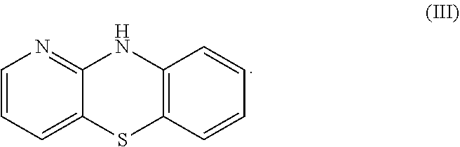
C12=C(C=CC=C1)NC1=NC=CC=C1S2
